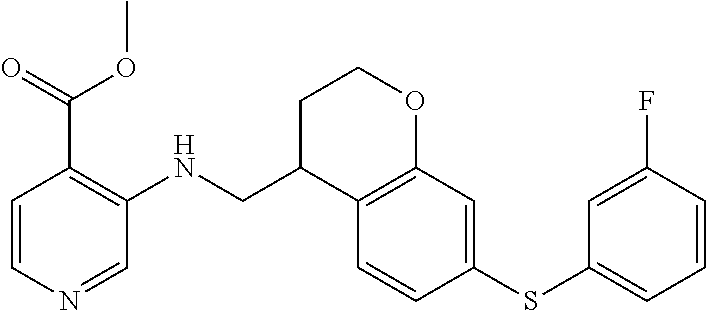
C1=CC(SC2=CC=CC(F)=C2)=CC2=C1C(CNC1=C(C(OC)=O)C=CN=C1)CCO2
